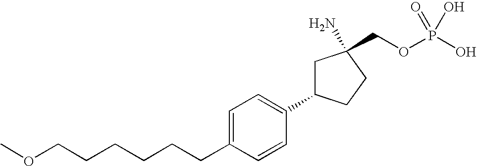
C1=C(CCCCCCOC)C=CC(C2CC(N)(COP(O)(=O)O)CC2)=C1
